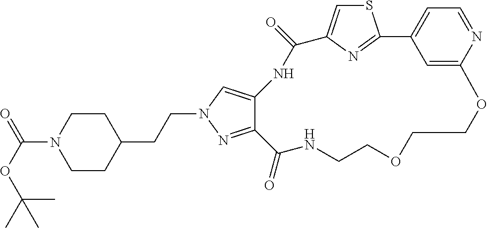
C(CC1CCN(C(OC(C)(C)C)=O)CC1)N1C=C2C(=N1)C(=O)NCCOCCOC1=CC(=CC=N1)C1=NC(=CS1)C(=O)N2
